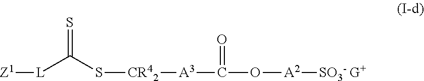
[L](C(S[CR42][A3]C(=O)O[A2][SO3- G+])=S)[Z1]
